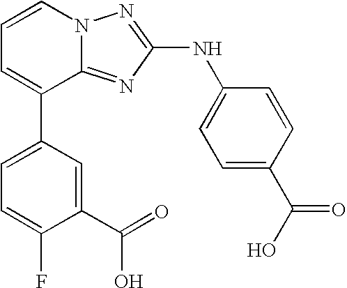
C1=CN2C(=NC(NC3=CC=C(C(O)=O)C=C3)=N2)C(C2=CC=C(F)C(C(=O)O)=C2)=C1
